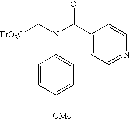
[EtO2C]CN(C(=O)C1=CC=NC=C1)C1=CC=C([OMe])C=C1
